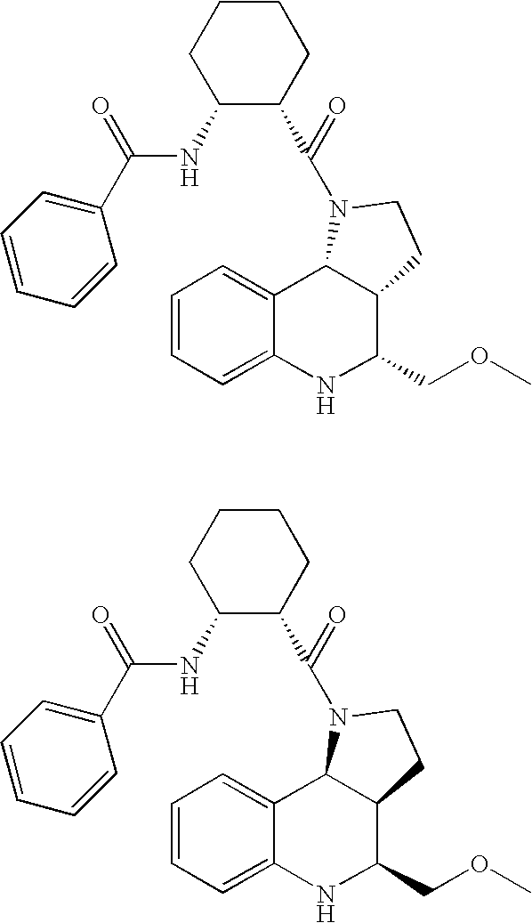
C1=CC=C2C(=C1)C1C(C(COC)N2)CCN1C(=O)C1C(NC(C2=CC=CC=C2)=O)CCCC1.C1=CC=C2C(=C1)C1C(C(COC)N2)CCN1C(=O)C1C(NC(C2=CC=CC=C2)=O)CCCC1
